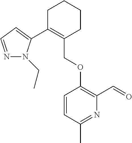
C1C(C2=CC=NN2CC)=C(COC2=C(C=O)N=C(C)C=C2)CCC1
